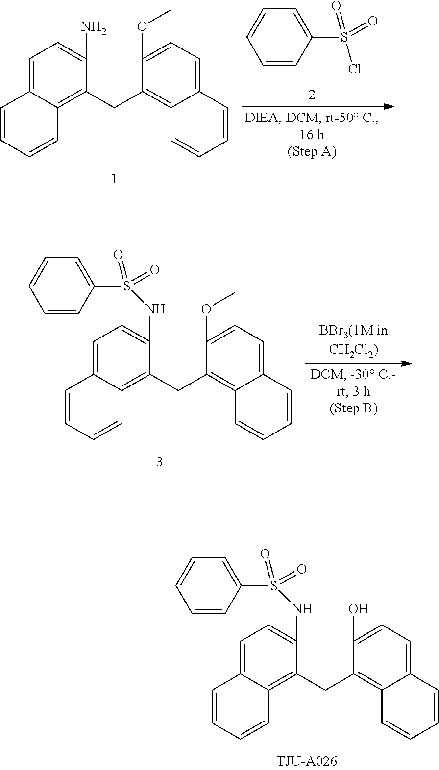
C1=C2C(=C(CC3=C4C(=CC=C3O)C=CC=C4)C(NS(C3=CC=CC=C3)(=O)=O)=C1)C=CC=C2.C1=C2C(=C(CC3=C4C(=CC=C3OC)C=CC=C4)C(N)=C1)C=CC=C2.C1=CC(S(=O)(Cl)=O)=CC=C1.C1=C2C(=C(CC3=C4C(=CC=C3OC)C=CC=C4)C(NS(C3=CC=CC=C3)(=O)=O)=C1)C=CC=C2
